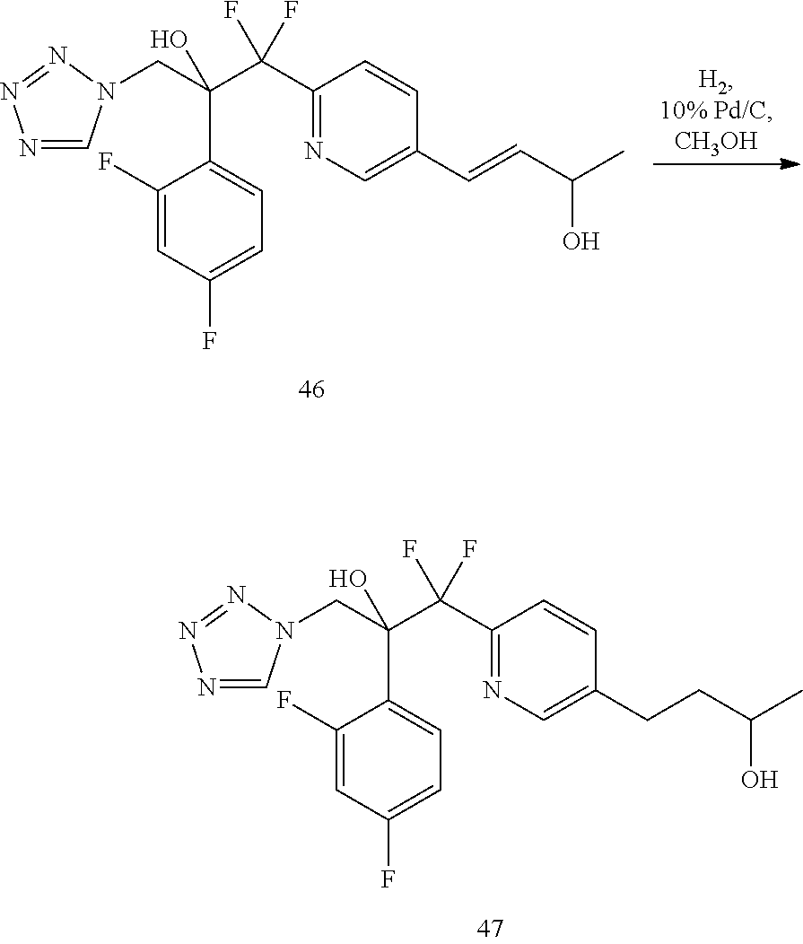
C1(C(C(CN2C=NN=N2)(O)C2=CC=C(F)C=C2F)(F)F)=NC=C(CCC(C)O)C=C1.C1(C(C(CN2C=NN=N2)(O)C2=CC=C(F)C=C2F)(F)F)=NC=C(C=CC(C)O)C=C1
